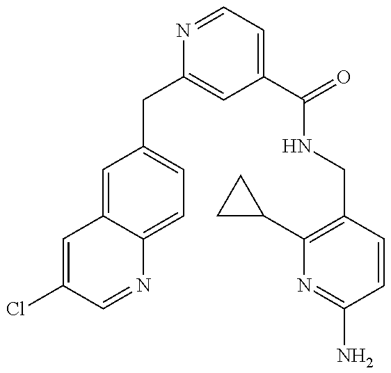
C1(CC2=CC(C(=O)NCC3=C(C4CC4)N=C(N)C=C3)=CC=N2)=CC=C2C(=C1)C=C(Cl)C=N2
